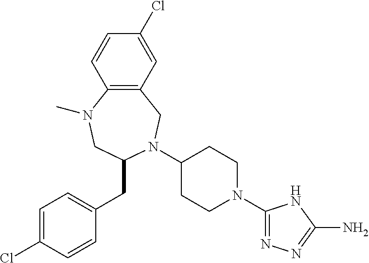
C1=C(Cl)C=CC(CC2N(C3CCN(C4=NN=C(N)N4)CC3)CC3=C(N(C)C2)C=CC(Cl)=C3)=C1
